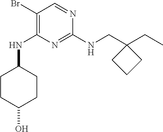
N(C1=C(Br)C=NC(NCC2(CC)CCC2)=N1)C1CCC(O)CC1
